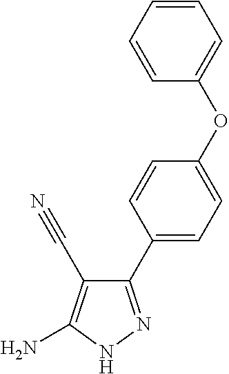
C1(C2=CC=C(OC3=CC=CC=C3)C=C2)=NNC(N)=C1C#N
